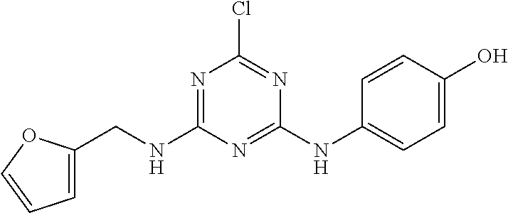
C1=C(CNC2=NC(Cl)=NC(NC3=CC=C(O)C=C3)=N2)OC=C1
